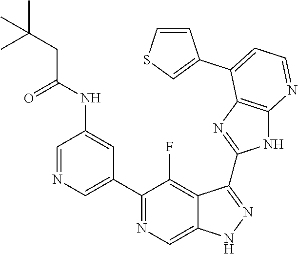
C1=NC=C(C2=NC=C3C(=C2F)C(C2=NC4=C(N2)N=CC=C4C2=CSC=C2)=NN3)C=C1NC(=O)CC(C)(C)C
